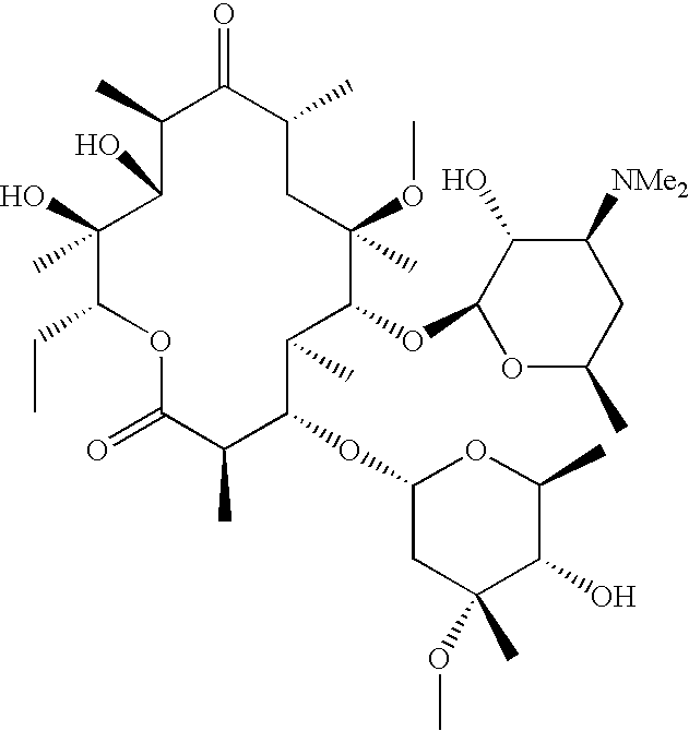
C1(O)(C)C(CC)OC(=O)C(C)C(OC2CC(C)(OC)C(O)C(C)O2)C(C)C(OC2OC(C)CC([NMe2])C2O)C(OC)(C)CC(C)C(=O)C(C)C1O
